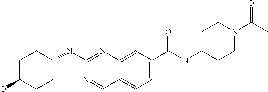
C1(O)CCC(NC2=NC3=CC(C(NC4CCN(C(C)=O)CC4)=O)=CC=C3C=N2)CC1
